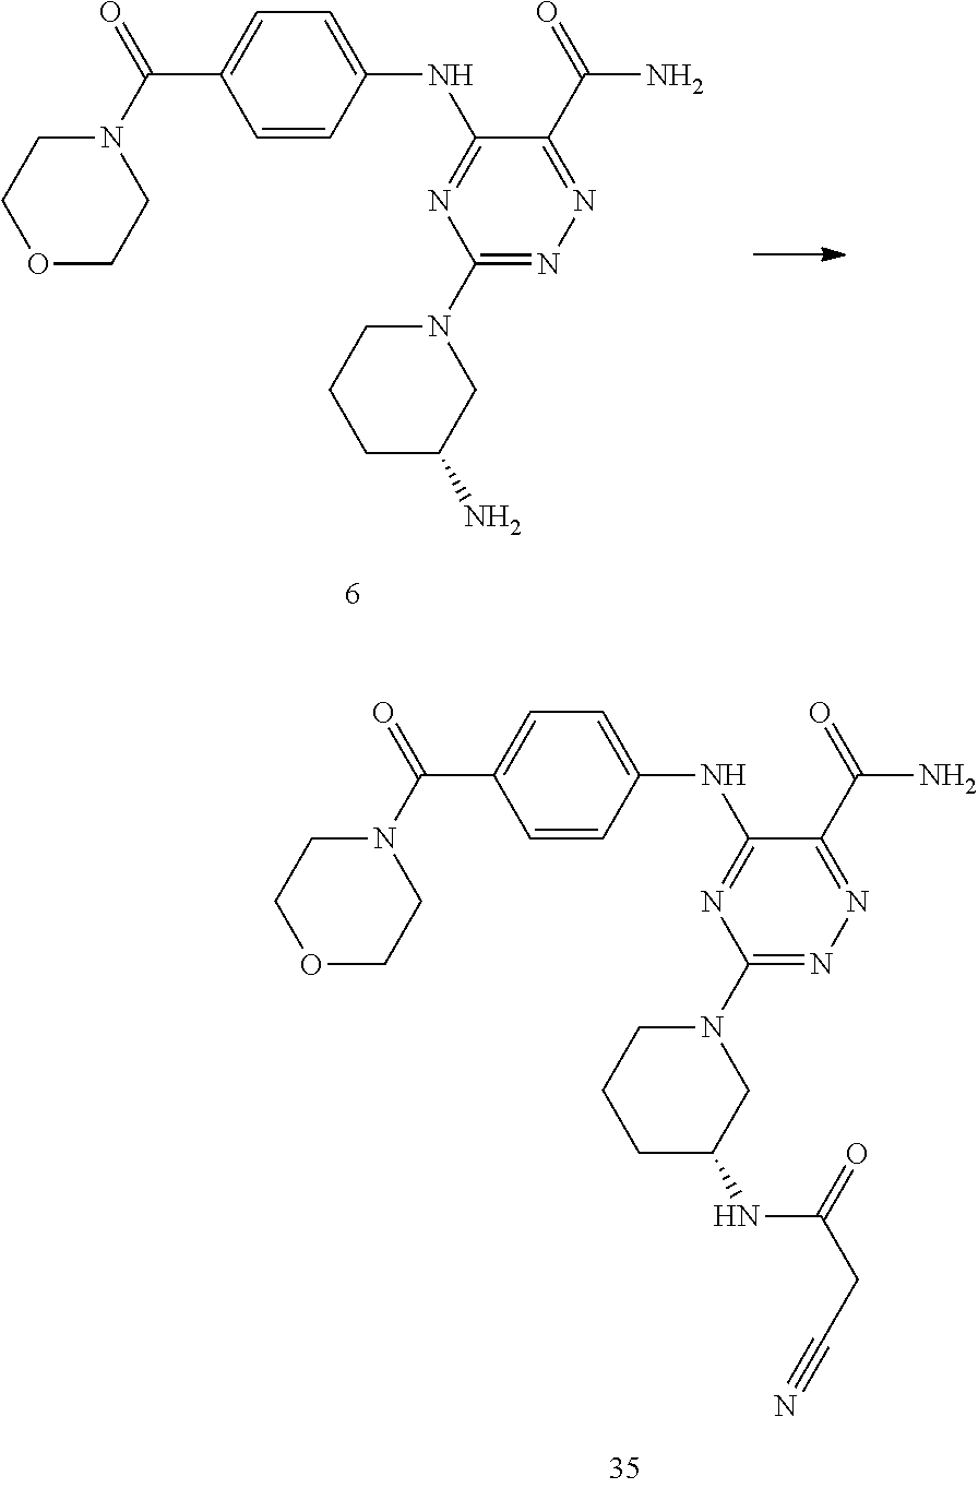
O1CCN(C(=O)C2=CC=C(NC3=NC(N4CCCC(N)C4)=NN=C3C(=O)N)C=C2)CC1.O1CCN(C(=O)C2=CC=C(NC3=NC(N4CCCC(NC(CC#N)=O)C4)=NN=C3C(=O)N)C=C2)CC1
